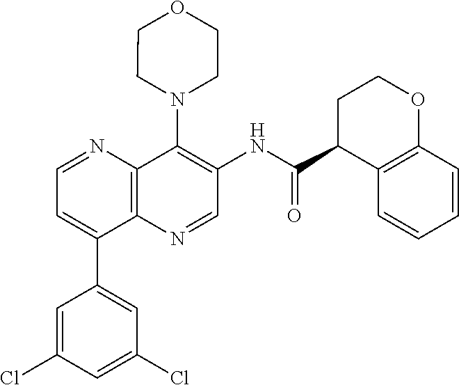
C12=C(N=CC=C1C1=CC(Cl)=CC(Cl)=C1)C(N1CCOCC1)=C(NC(C1C3=C(OCC1)C=CC=C3)=O)C=N2
